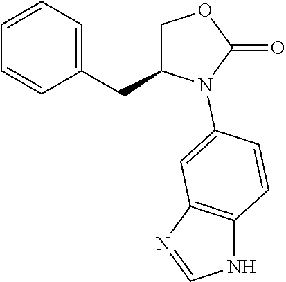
C1C(CC2=CC=CC=C2)N(C2=CC3=C(NC=N3)C=C2)C(=O)O1
